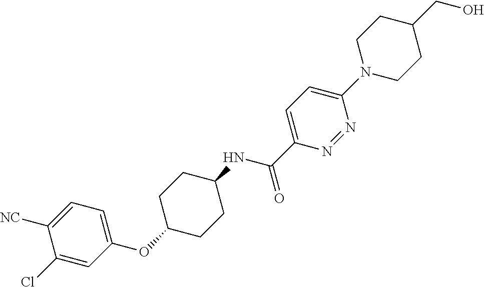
C1=C([NC])C(Cl)=CC(OC2CCC(NC(C3=CC=C(N4CCC(CO)CC4)N=N3)=O)CC2)=C1
